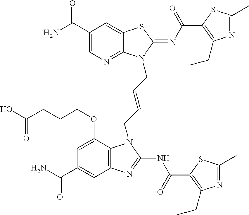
C1(C(N)=O)=CN=C2C(=C1)SC(=NC(=O)C1=C(CC)N=C(C)S1)N2CC=CCN1C2=C(C=C(C(N)=O)C=C2OCCCC(O)=O)N=C1NC(=O)C1=C(CC)N=C(C)S1
